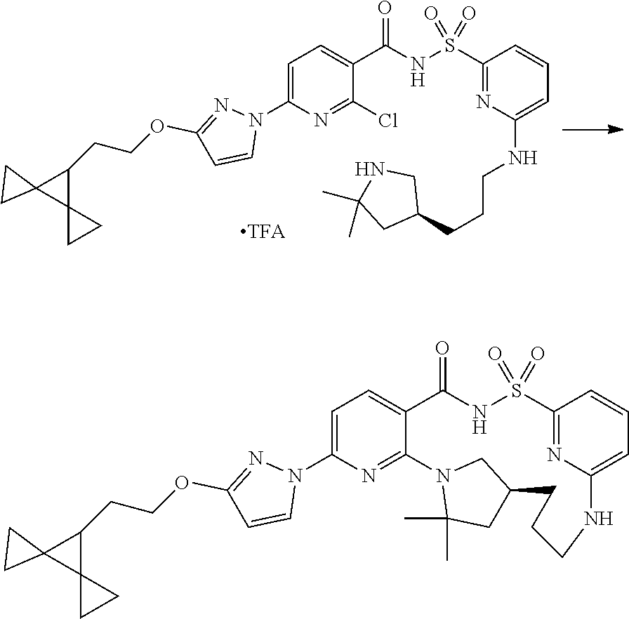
C1=C(N2N=C(OCCC3C4(CC4)C34CC4)C=C2)N=C(Cl)C(C(NS(C2=NC(NCCCC3CNC(C)(C)C3)=CC=C2)(=O)=O)=O)=C1.C1=C(N2N=C(OCCC3C4(CC4)C34CC4)C=C2)N=C2C(=C1)C(=O)NS(=O)(=O)C1=NC(=CC=C1)NCCCC1CC(C)(C)N2C1
